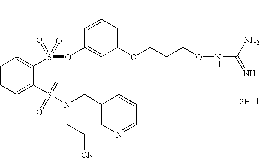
[2HCl].C1=C(S(N(CC[CN])CC2=CN=CC=C2)(=O)=O)C(S(=O)(OC2=CC(OCCCONC(=N)N)=CC(C)=C2)=O)=CC=C1
